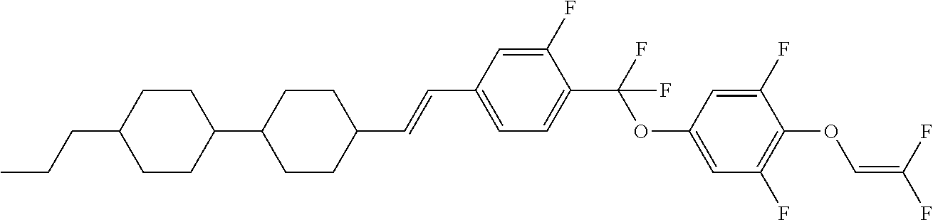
C1CC(C2CCC(C=CC3=CC=C(C(F)(OC4=CC(F)=C(OC=C(F)F)C(F)=C4)F)C(F)=C3)CC2)CCC1CCC
